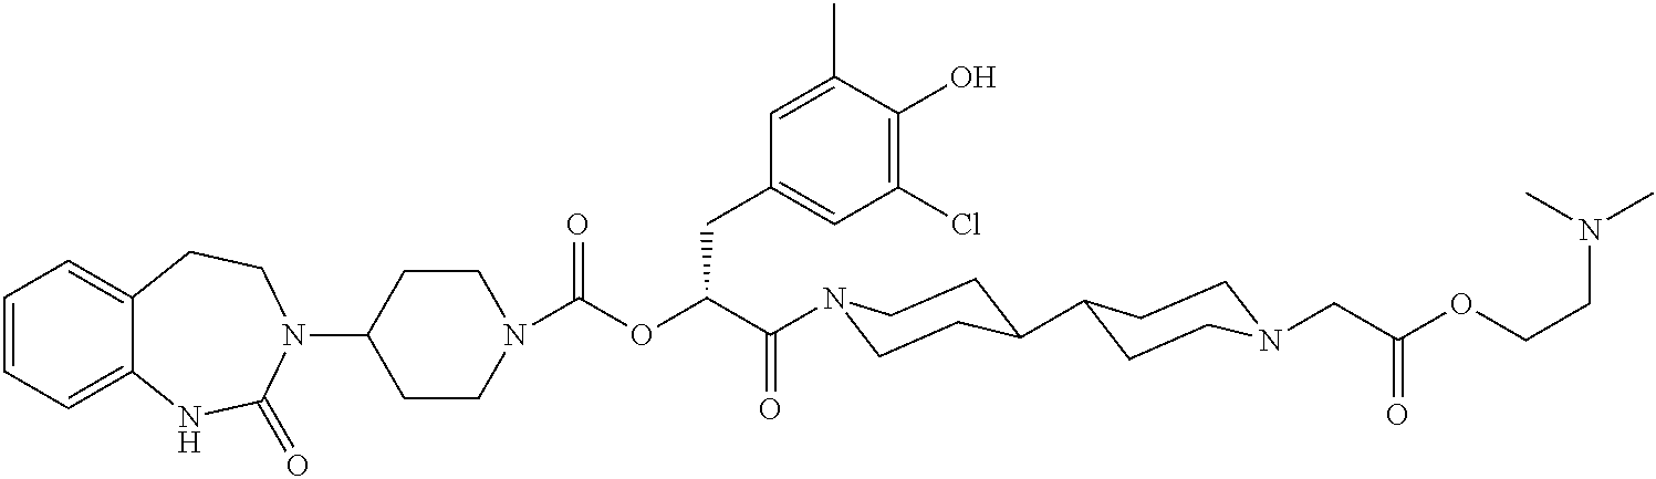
C1=CC=C2C(=C1)CCN(C1CCN(C(=O)OC(C(=O)N3CCC(C4CCN(CC(=O)OCCN(C)C)CC4)CC3)CC3=CC(Cl)=C(O)C(C)=C3)CC1)C(=O)N2
